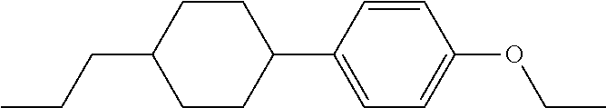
C1(OCC)=CC=C(C2CCC(CCC)CC2)C=C1
